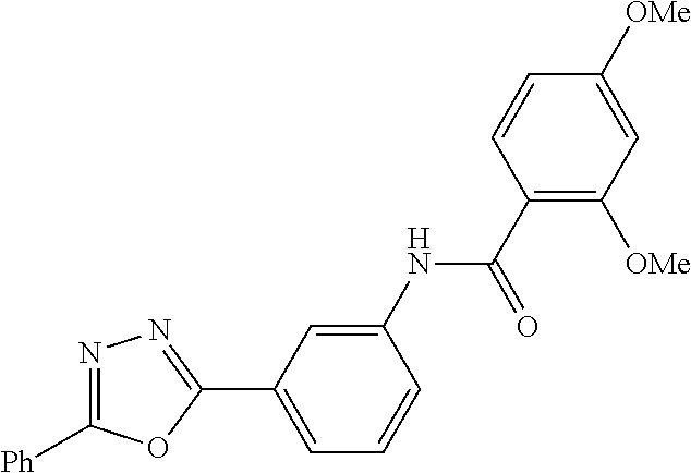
[Ph]C1=NN=C(C2=CC=CC(NC(C3=C([OMe])C=C([OMe])C=C3)=O)=C2)O1
